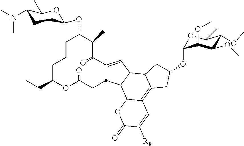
C1CCC(CC)OC(=O)CC2C(=CC3C2C2C(=C4C3CC(OC3OC(C)C(OC)C(OC)C3OC)C4)C=C([R8])C(=O)O2)C(=O)C(C)C1OC1CCC(N(C)C)C(C)O1
